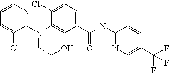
C1=CN=C(N(C2=CC(C(NC3=NC=C(C(F)(F)F)C=C3)=O)=CC=C2Cl)CCO)C(Cl)=C1
